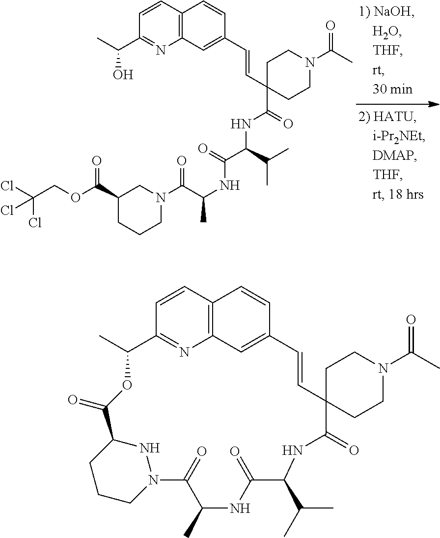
C12=C(C=CC(C(O)C)=N1)C=CC(C=CC1(C(NC(C(C)C)C(NC(C(=O)N3CC(C(=O)OCC(Cl)(Cl)Cl)CCC3)C)=O)=O)CCN(C(=O)C)CC1)=C2.C12=C3C=CC(=N1)C(C)OC(=O)C1CCCN(N1)C(=O)C(C)NC(=O)C(C(C)C)NC(=O)C1(C=CC(=C2)C=C3)CCN(C(=O)C)CC1
